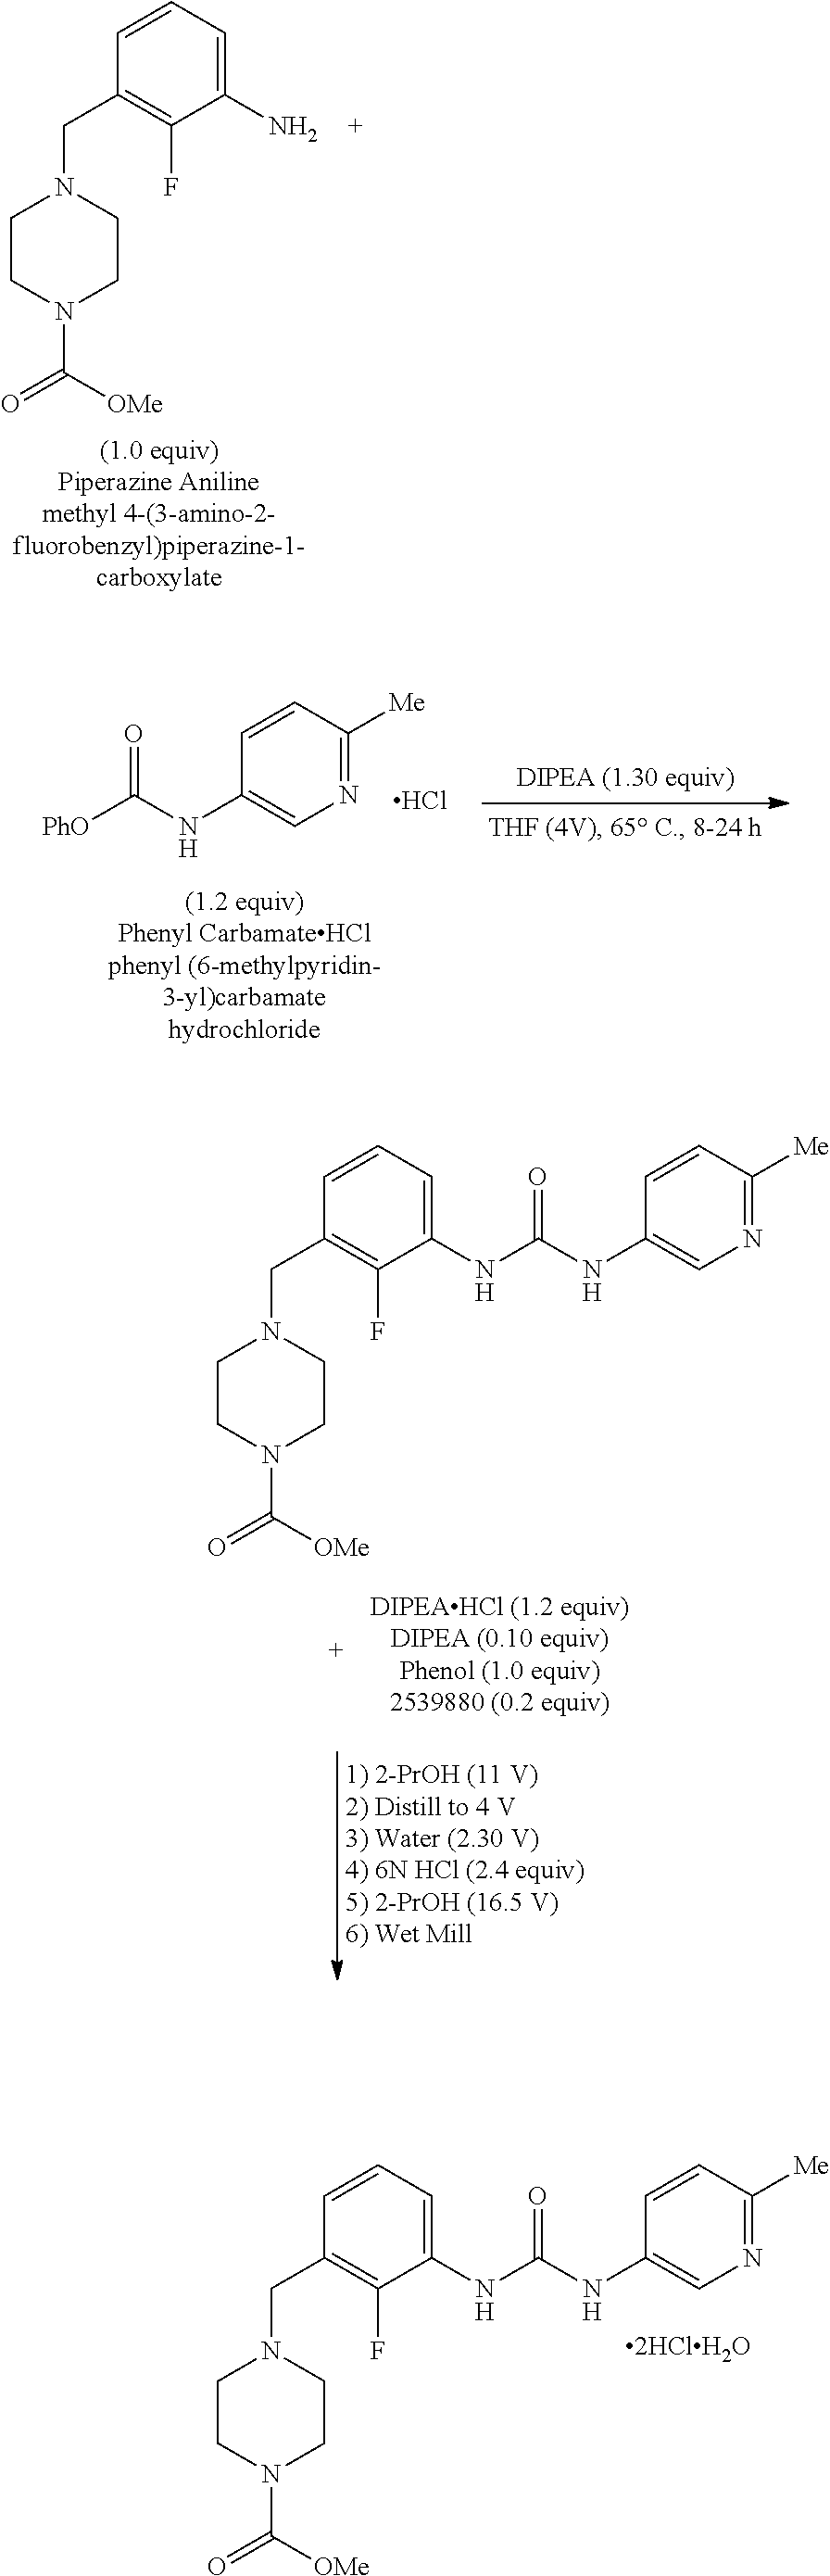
C1CN(C(=O)[OMe])CCN1CC1=C(F)C(N)=CC=C1.C1=CC([Me])=NC=C1NC([PhO])=O.Cl.C1CN(C(=O)[OMe])CCN1CC1=C(F)C(NC(NC2=CN=C([Me])C=C2)=O)=CC=C1.C1CN(C(=O)[OMe])CCN1CC1=C(F)C(NC(NC2=CN=C([Me])C=C2)=O)=CC=C1
